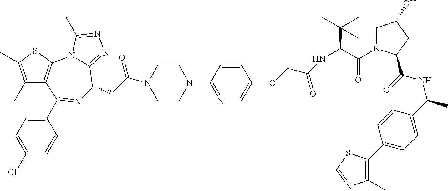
C1(C)=C(C)SC2=C1C(C1=CC=C(Cl)C=C1)=NC(CC(=O)N1CCN(C3=NC=C(OCC(NC(C(C)(C)C)C(=O)N4CC(O)CC4C(NC(C)C4=CC=C(C5=C(C)N=CS5)C=C4)=O)=O)C=C3)CC1)C1=NN=C(C)N21
